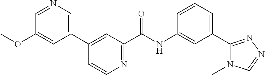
N1=CC(OC)=CC(C2=CC(C(NC3=CC(C4=NN=CN4C)=CC=C3)=O)=NC=C2)=C1
